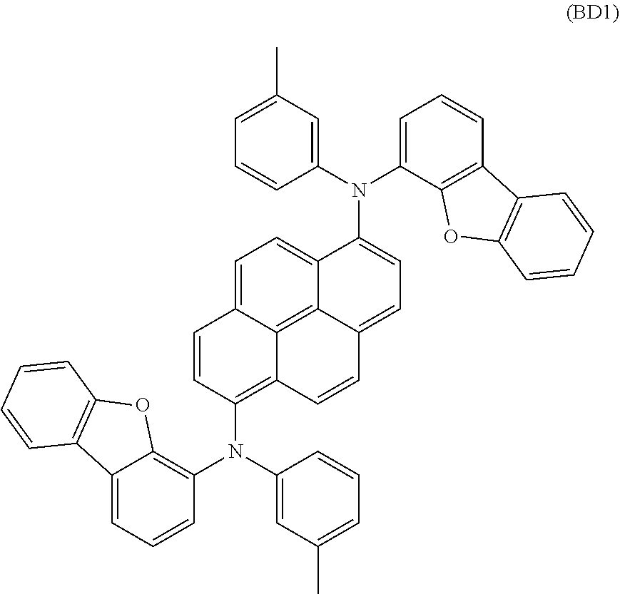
C1=C2C3=C4C(=C1)C(N(C1=CC(C)=CC=C1)C1=CC=CC5=C1OC1=C5C=CC=C1)=CC=C4C=CC3=C(N(C1=CC(C)=CC=C1)C1=C3C(=CC=C1)C1=C(O3)C=CC=C1)C=C2
